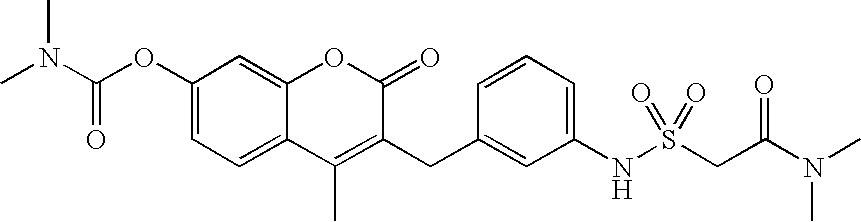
C1(OC(N(C)C)=O)=CC=C2C(=C1)OC(=O)C(CC1=CC(NS(CC(N(C)C)=O)(=O)=O)=CC=C1)=C2C
